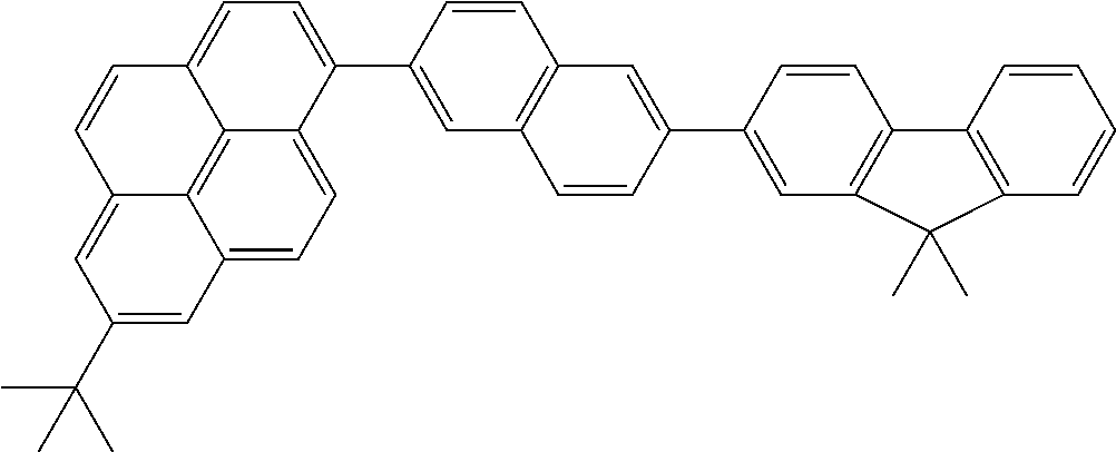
C12=CC(C(C)(C)C)=CC3=CC=C4C(=C13)C(=CC=C4C1=CC3=C(C=C1)C=C(C1=CC4=C(C=C1)C1=C(C=CC=C1)C4(C)C)C=C3)C=C2
